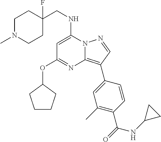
N12C(=C(C3=CC(C)=C(C(=O)NC4CC4)C=C3)C=N1)N=C(OC1CCCC1)C=C2NCC1(F)CCN(C)CC1
